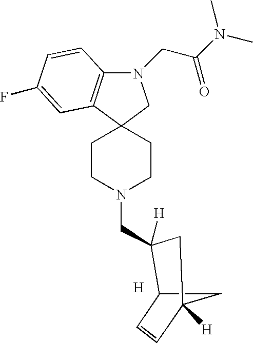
N1(CC(N(C)C)=O)C2=C(C3(C1)CCN(CC1([H])C4C=CC([H])(C4)C1)CC3)C=C(F)C=C2.[H]
